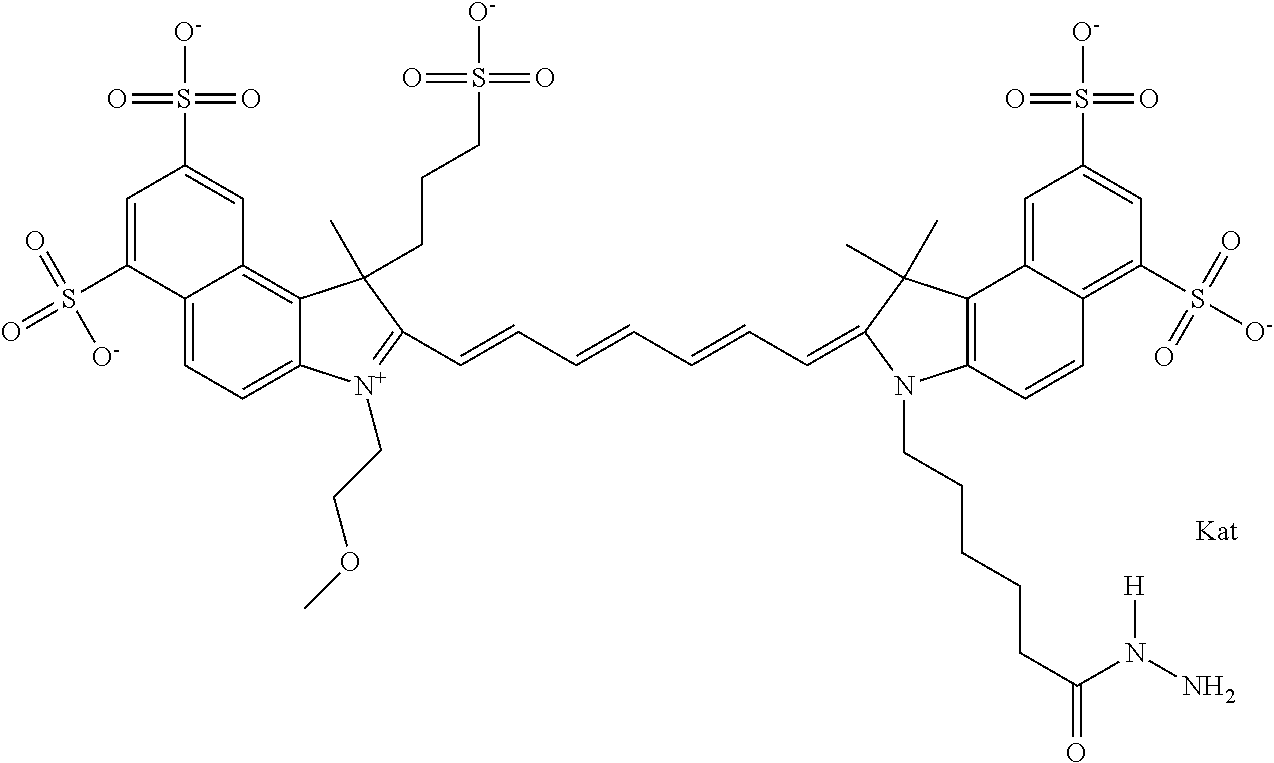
C1=C(S([O-])(=O)=O)C2=CC=C3C(=C2C=C1S(=O)(=O)[O-])C(CCCS(=O)(=O)[O-])(C)C(C=CC=CC=CC=C1C(C)(C)C2=C(C=CC4=C(S([O-])(=O)=O)C=C(S(=O)(=O)[O-])C=C42)N1CCCCCC(=O)N(N)[H])=[N+]3CCOC
